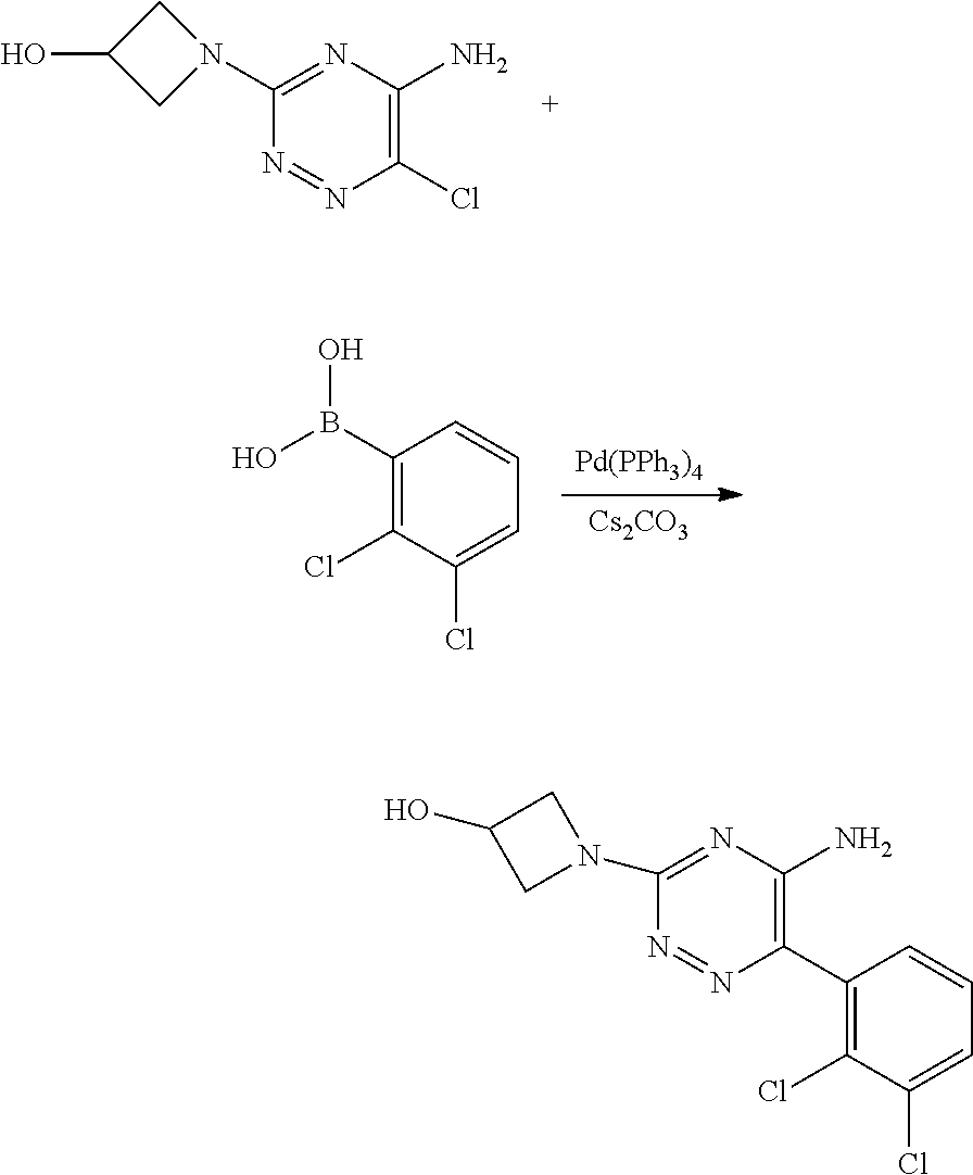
[Pd(PPh3)4].[Cs2CO3].C1(B(O)O)=C(Cl)C(Cl)=CC=C1.C1(N2CC(O)C2)=NC(N)=C(Cl)N=N1.C1(N2CC(O)C2)=NC(N)=C(C2=C(Cl)C(Cl)=CC=C2)N=N1
